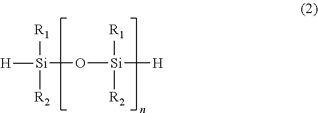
[Si](O[Si]([R1])([H])[R2])([R1])([H])[R2]
